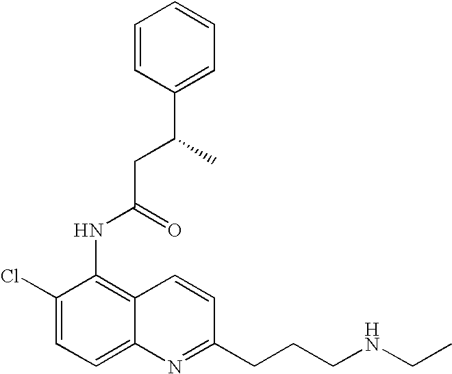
C1=CC(C(C)CC(NC2=C3C(=CC=C2Cl)N=C(CCCNCC)C=C3)=O)=CC=C1
